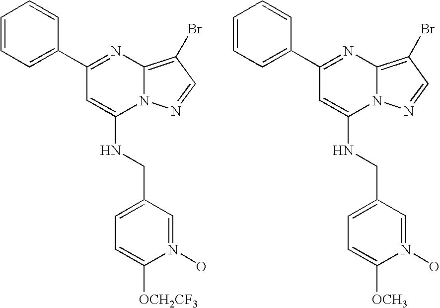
C1(C2=CC=CC=C2)=NC2=C(Br)C=NN2C(NCC2=CC=C([OCH2CF3])N(O)=C2)=C1.C1(C2=CC=CC=C2)=NC2=C(Br)C=NN2C(NCC2=CC=C([OCH3])N(O)=C2)=C1
